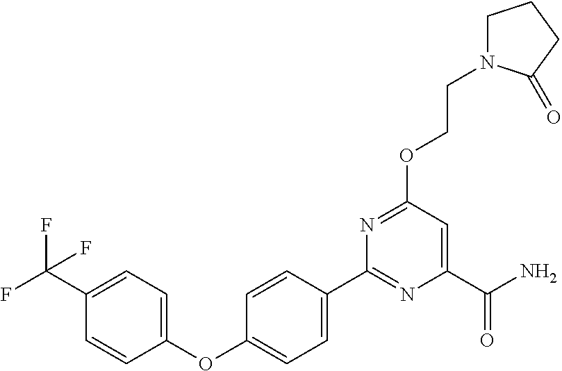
C1=CC(C2=NC(C(N)=O)=CC(OCCN3CCCC3=O)=N2)=CC=C1OC1=CC=C(C(F)(F)F)C=C1
